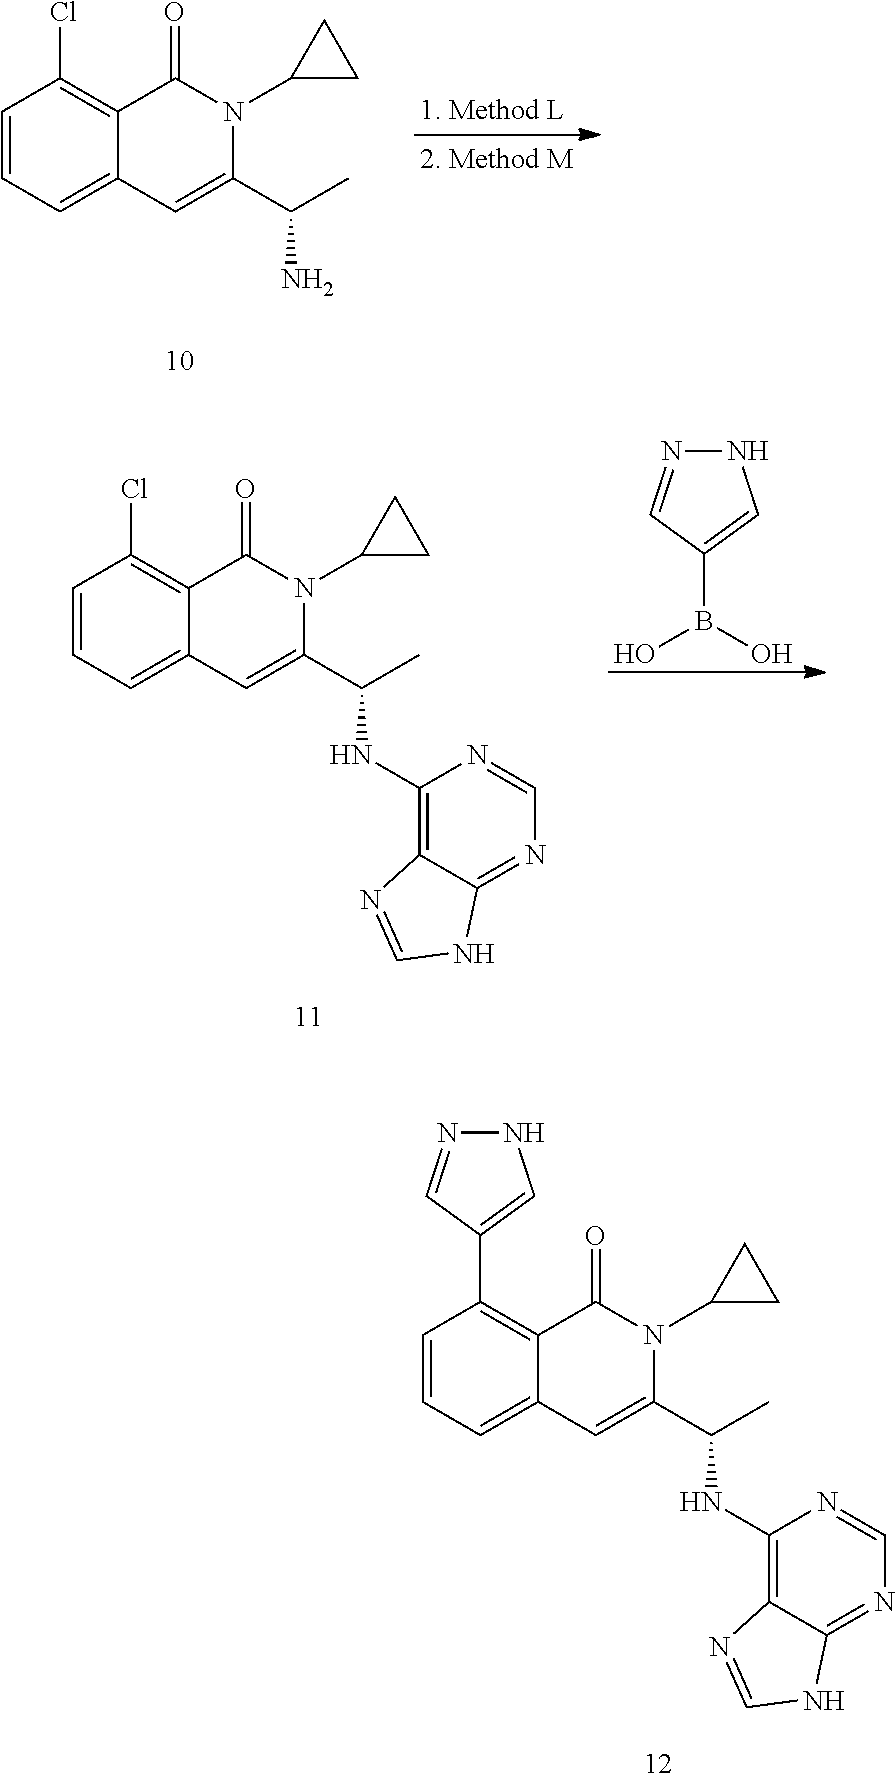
C1=CC=C2C(=C1Cl)C(=O)N(C1CC1)C(C(C)N)=C2.C1=CC=C2C(=C1Cl)C(=O)N(C1CC1)C(C(C)NC1=C3C(=NC=N1)NC=N3)=C2.N1N=CC(B(O)O)=C1.C1=CC=C2C(=C1C1=CNN=C1)C(=O)N(C1CC1)C(C(C)NC1=C3C(=NC=N1)NC=N3)=C2
